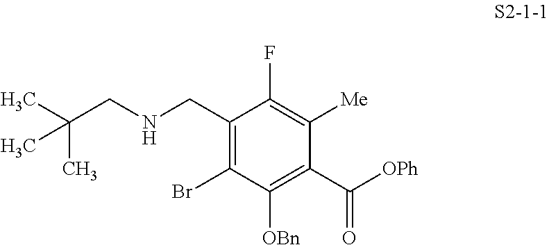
C1(CNCC(C)(C)C)=C(Br)C([OBn])=C(C(=O)[OPh])C([Me])=C1F
